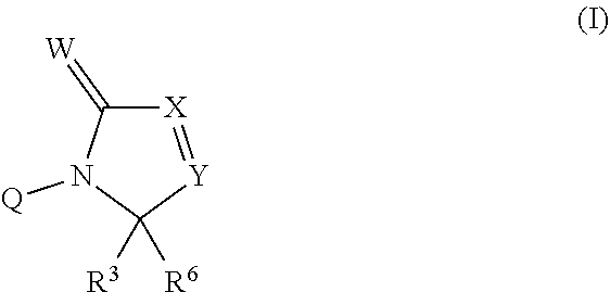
[X]1=[Y]C([R3])([R6])N([Q])C1=[W]
